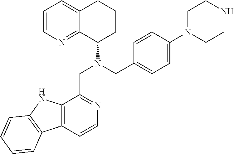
C1=CN=C2C(=C1)CCCC2N(CC1=CC=C(N2CCNCC2)C=C1)CC1=NC=CC2=C1NC1=C2C=CC=C1
